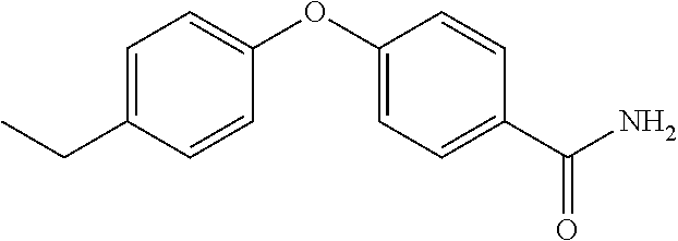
C1=C(CC)C=CC(OC2=CC=C(C(N)=O)C=C2)=C1
